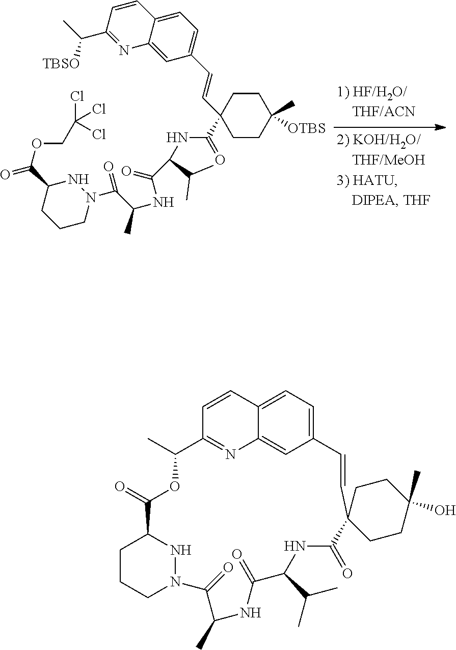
C1CCN2NC1C(=O)OC(C)C1=NC3=CC(=CC=C3C=C1)C=CC1(C(=O)NC(C(C)C)C(=O)NC(C)C2=O)CCC(O)(C)CC1.C1CN(C(C(NC(C(NC(C2(C=CC3=CC=C4C(=C3)N=C(C(C)[TBSO])C=C4)CCC(C)([OTBS])CC2)=O)C(C)C)=O)C)=O)NC(C(=O)OCC(Cl)(Cl)Cl)C1
